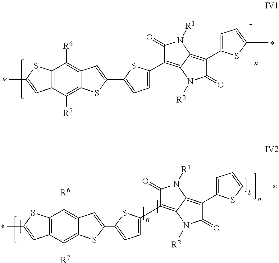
C12=C(C([R7])=C3C(=C1[R6])C=C(C1=CC=C(C4=C5C(=C(C6=CC=C(C)S6)C(=O)N5[R2])N([R1])C4=O)S1)S3)C=C(C)S2.C12=C(C([R7])=C3C(=C1[R6])C=C(C1=CC=C(C4=C5C(=C(C6=CC=C(C)S6)C(=O)N5[R2])N([R1])C4=O)S1)S3)C=C(C)S2
